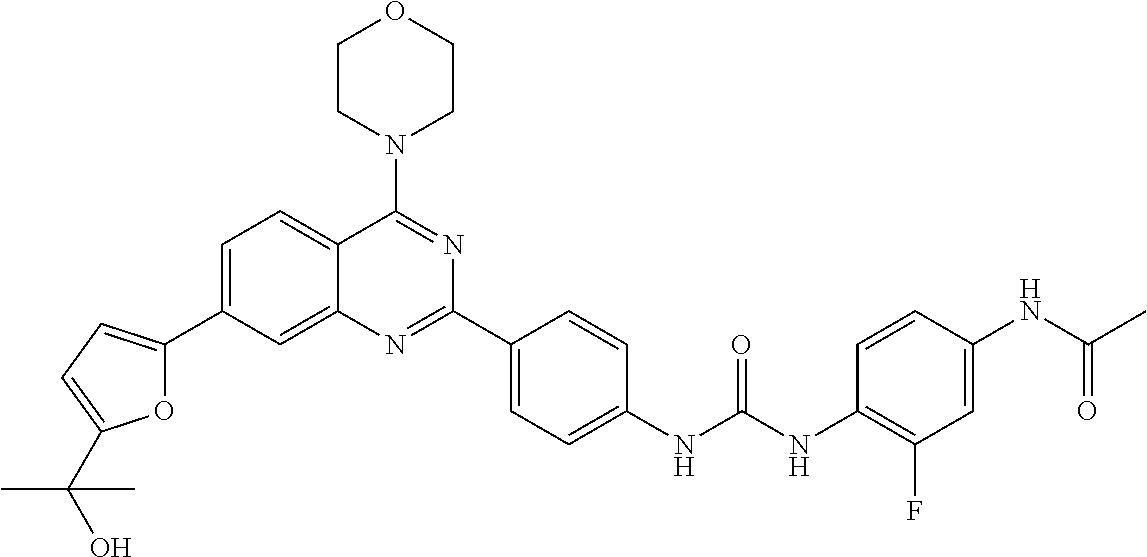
C1=C(C2=CC=C(C(O)(C)C)O2)C=C2C(=C1)C(N1CCOCC1)=NC(C1=CC=C(NC(NC3=C(F)C=C(NC(C)=O)C=C3)=O)C=C1)=N2
